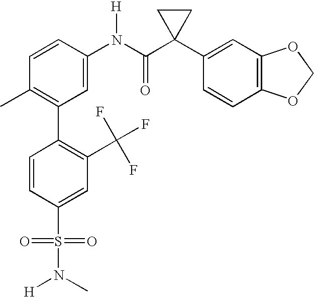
C1(N(C(C2(C3=CC4=C(C=C3)OCO4)CC2)=O)[H])=CC(C2=C(C(F)(F)F)C=C(S(N(C)[H])(=O)=O)C=C2)=C(C)C=C1
